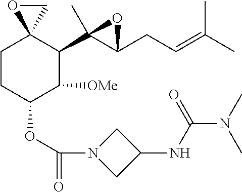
C1CC(OC(=O)N2CC(NC(N(C)C)=O)C2)C([OMe])C(C2(C)C(CC=C(C)C)O2)C12CO2
